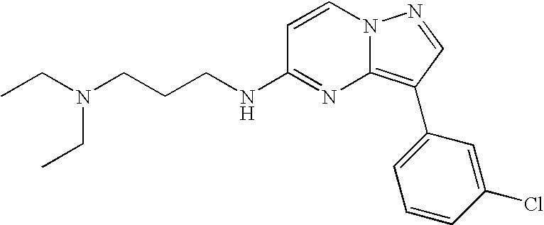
C1=CN2C(=C(C3=CC=CC(Cl)=C3)C=N2)N=C1NCCCN(CC)CC
